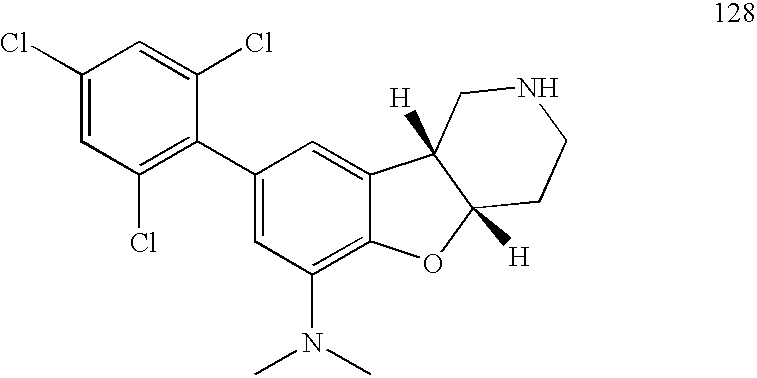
C1(Cl)=CC(Cl)=C(C2=CC(N(C)C)=C3C(=C2)C2([H])C([H])(O3)CCNC2)C(Cl)=C1
